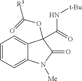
C1=CC=C2C(=C1)C(C(=O)N[t-Bu])(OC(=O)[R3])C(=O)N2[Me]
